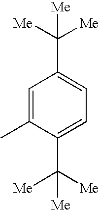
C1=C(C)C(C([Me])([Me])[Me])=CC=C1C([Me])([Me])[Me]
